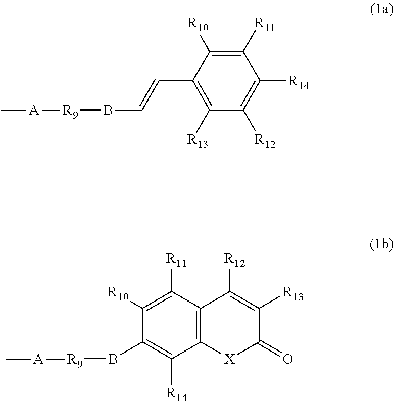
C1([R11])=C([R10])C(C=CB[R9][A]C)=C([R13])C([R12])=C1[R14].C12=C(C([R11])=C([R10])C(B[R9][A]C)=C1[R14])C([R12])=C([R13])C(=O)[X]2
